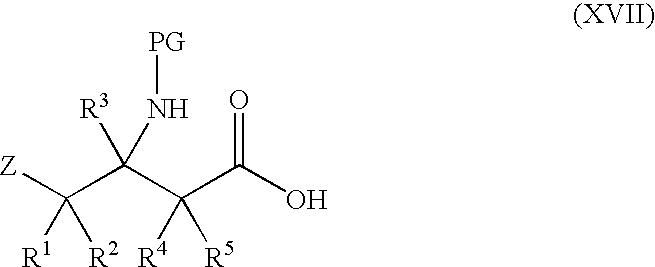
[Z]C(C(C(C(O)=O)([R4])[R5])([R3])N[PG])([R1])[R2]
